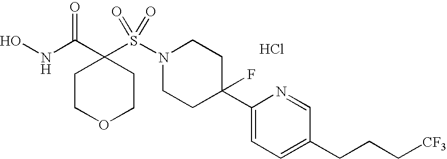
Cl.ONC(C1(S(N2CCC(C3=CC=C(CCC[CF3])C=N3)(F)CC2)(=O)=O)CCOCC1)=O
